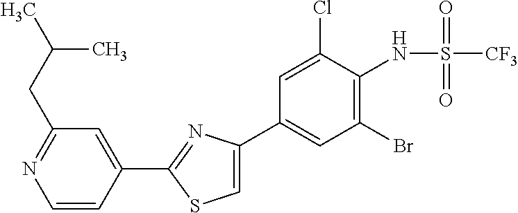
C1=CC(C2=NC(C3=CC(Br)=C(NS([CF3])(=O)=O)C(Cl)=C3)=CS2)=CC(CC(C)C)=N1
